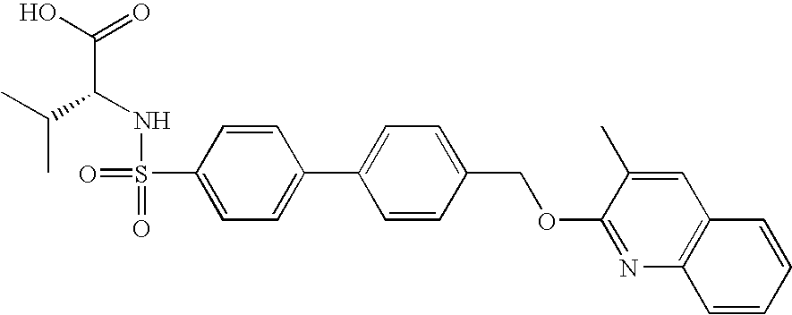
OC(=O)C(NS(=O)(=O)C1=CC=C(C2=CC=C(COC3=NC4=C(C=C3C)C=CC=C4)C=C2)C=C1)C(C)C
